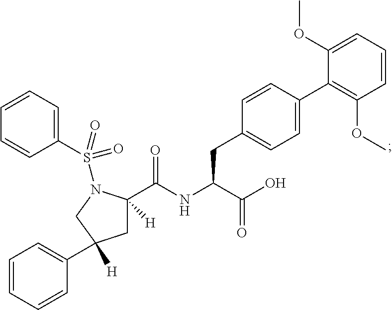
C1(S(N2C(C(NC(C(O)=O)CC3=CC=C(C4=C(OC)C=CC=C4OC)C=C3)=O)([H])CC(C3=CC=CC=C3)([H])C2)(=O)=O)=CC=CC=C1
